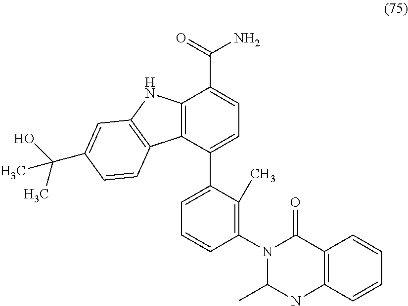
C12=C(C(C3=CC=CC(N4C(C)NC5=C(C4=O)C=CC=C5)=C3C)=CC=C1C(=O)N)C1=C(N2)C=C(C(O)(C)C)C=C1
